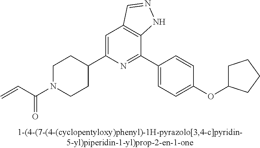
C1(C2=CC3=C(C(C4=CC=C(OC5CCCC5)C=C4)=N2)NN=C3)CCN(C(C=C)=O)CC1
